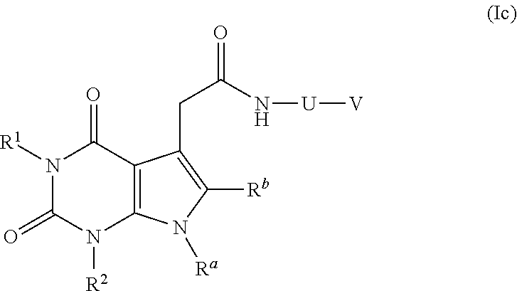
N1([R1])C(=O)N([R2])C2=C(C1=O)C(CC(=O)N[U][V])=C([Rb])N2[Ra]
